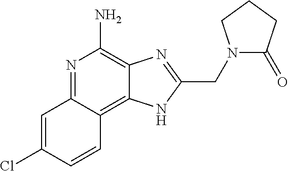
C1=C(Cl)C=CC2=C3C(=C(N)N=C12)N=C(CN1C(=O)CCC1)N3
